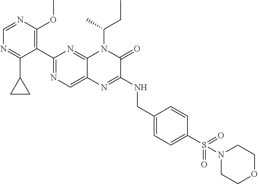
C1(C2=NC=C3C(=N2)N(C(CC)C)C(=O)C(NCC2=CC=C(S(=O)(=O)N4CCOCC4)C=C2)=N3)=C(OC)N=CN=C1C1CC1
